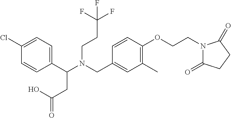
C1(C(N(CC2=CC(C)=C(OCCN3C(=O)CCC3=O)C=C2)CCC(F)(F)F)CC(=O)O)=CC=C(Cl)C=C1
